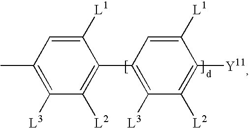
C1([L1])=CC(C)=C([L3])C([L2])=C1C1=C([L3])C([L2])=C([Y11])C([L1])=C1
